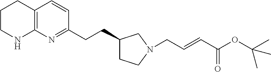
C12=C(N=C(CCC3CCN(CC=CC(OC(C)(C)C)=O)C3)C=C1)NCCC2
